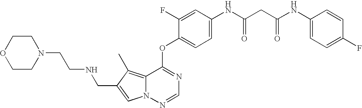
C1=C(F)C(OC2=NC=NN3C2=C(C)C(CNCCN2CCOCC2)=C3)=CC=C1NC(CC(NC1=CC=C(F)C=C1)=O)=O
